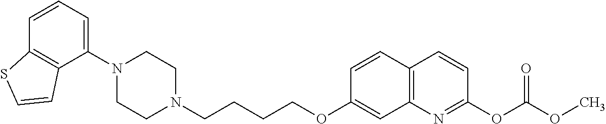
C1N(C2=CC=CC3=C2C=CS3)CCN(CCCCOC2=CC3=C(C=C2)C=CC(OC(OC)=O)=N3)C1
